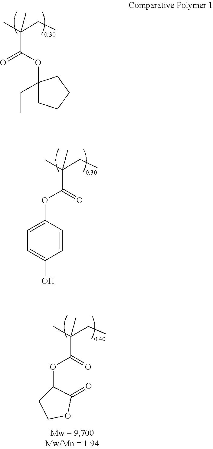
C(C(=O)OC1=CC=C(O)C=C1)(C)(CC)C.C(C(OC1(CC)CCCC1)=O)(C)(CC)C.C(C(=O)OC1CCOC1=O)(C)(CC)C
